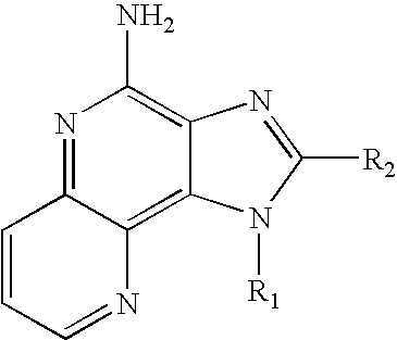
N1=C2C(=C3C(=C1N)N=C([R2])N3[R1])N=CC=C2
